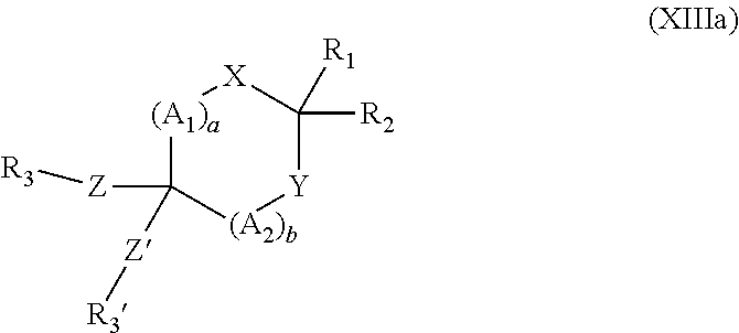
[(A1)a]1C([Z][R3])([Z][R3])[(A2)b][Y]C([R2])([R1])[X]1
